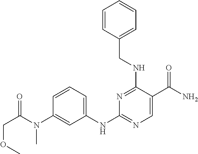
N1=C(NCC2=CC=CC=C2)C(C(N)=O)=CN=C1NC1=CC=CC(N(C(COC)=O)C)=C1
